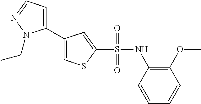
C1(C2=CSC(S(NC3=C(OC)C=CC=C3)(=O)=O)=C2)=CC=NN1CC
